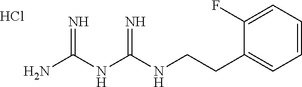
C(CC1=CC=CC=C1F)NC(NC(N)=N)=N.Cl
